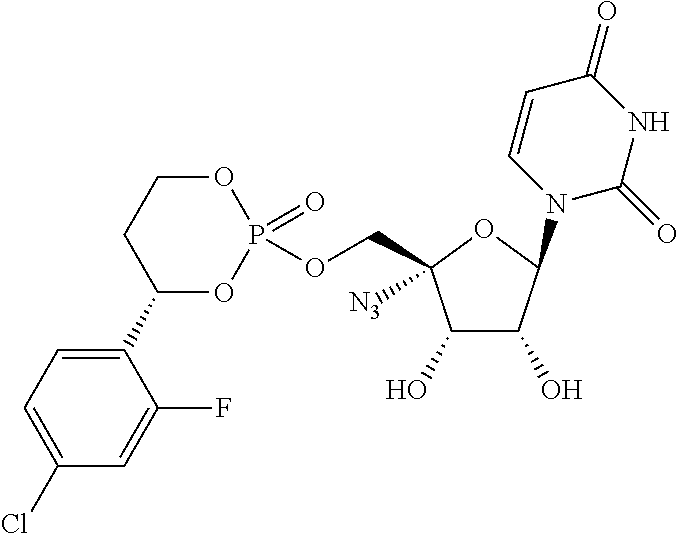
C1(O)C(O)C(N2C=CC(=O)NC2=O)OC1(COP1(=O)OCCC(C2=CC=C(Cl)C=C2F)O1)[N3]
